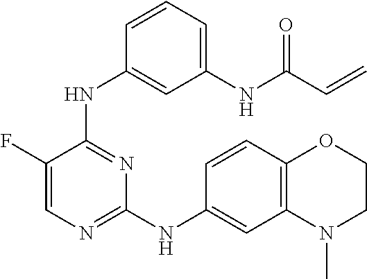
N(C1=NC=C(F)C(NC2=CC(NC(C=C)=O)=CC=C2)=N1)C1=CC2=C(C=C1)OCCN2C
